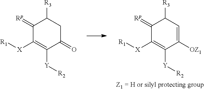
C1(=[Rp])C([X][R1])=C([Y][R2])C(=O)CC1[R3].C1(=[Rp])C([X][R1])=C([Y][R2])C([OZ1])=CC1[R3]
